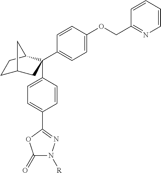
C1C2CC(C3=CC=C(OCC4=NC=CC=C4)C=C3)(C3=CC=C(C4=NN([R])C(=O)O4)C=C3)C(C1)C2
